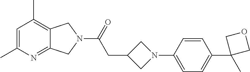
C1=C(C)N=C2C(=C1C)CN(C(=O)CC1CN(C3=CC=C(C4(C)COC4)C=C3)C1)C2
